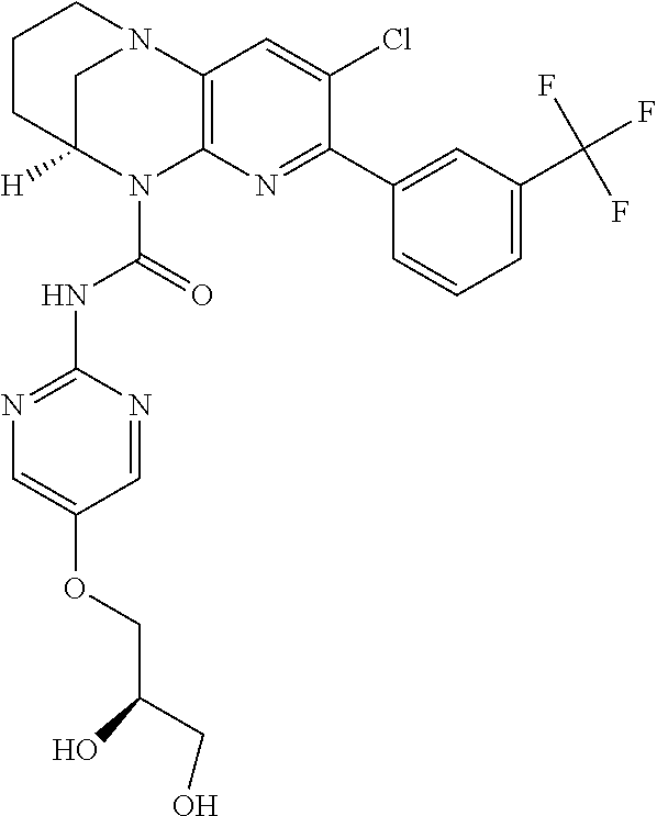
C1CC2([H])CN(C1)C1=C(N2C(=O)NC2=NC=C(OCC(CO)O)C=N2)N=C(C2=CC(C(F)(F)F)=CC=C2)C(Cl)=C1
